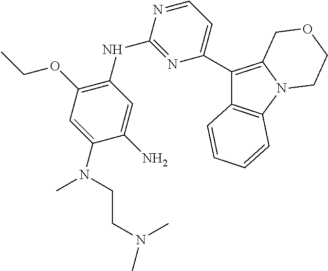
C12=C(C=CC=C1)C(C1=CC=NC(NC3=C(OCC)C=C(N(C)CCN(C)C)C(N)=C3)=N1)=C1N2CCOC1
